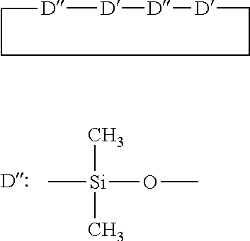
C[Si](C)(C)OC.[D]1[D][D][D]CCCC1
